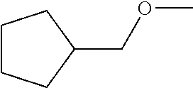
C1CCC(COC)C1
